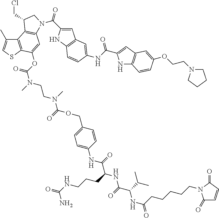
C12=C(SC=C1C)C(OC(=O)N(CCN(C(OCC1=CC=C(NC(C(CCCNC(=O)N)NC(C(NC(=O)CCCCCN3C(=O)C=CC3=O)C(C)C)=O)=O)C=C1)=O)C)C)=CC1=C2C(CCl)CN1C(=O)C1=CC2=C(N1)C=CC(NC(C1=CC3=C(N1)C=CC(OCCN1CCCC1)=C3)=O)=C2
